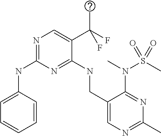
C1=CC(NC2=NC=C(C(F)(C)F)C(NCC3=CN=C(C)N=C3N(C)S(=O)(C)=O)=N2)=CC=C1
